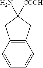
C12=C(C=CC=C1)CC([COOH])(N)C2
